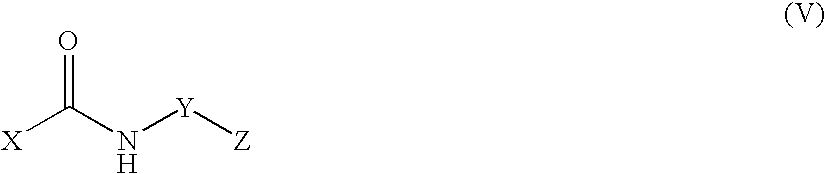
C([X])(N[Y][Z])=O
